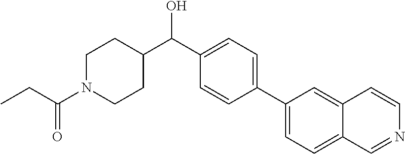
C1(C(C2CCN(C(CC)=O)CC2)O)=CC=C(C2=CC=C3C(=C2)C=CN=C3)C=C1
